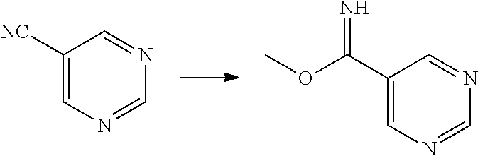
C1([NC])=CN=CN=C1.C1(C(=N)OC)=CN=CN=C1
